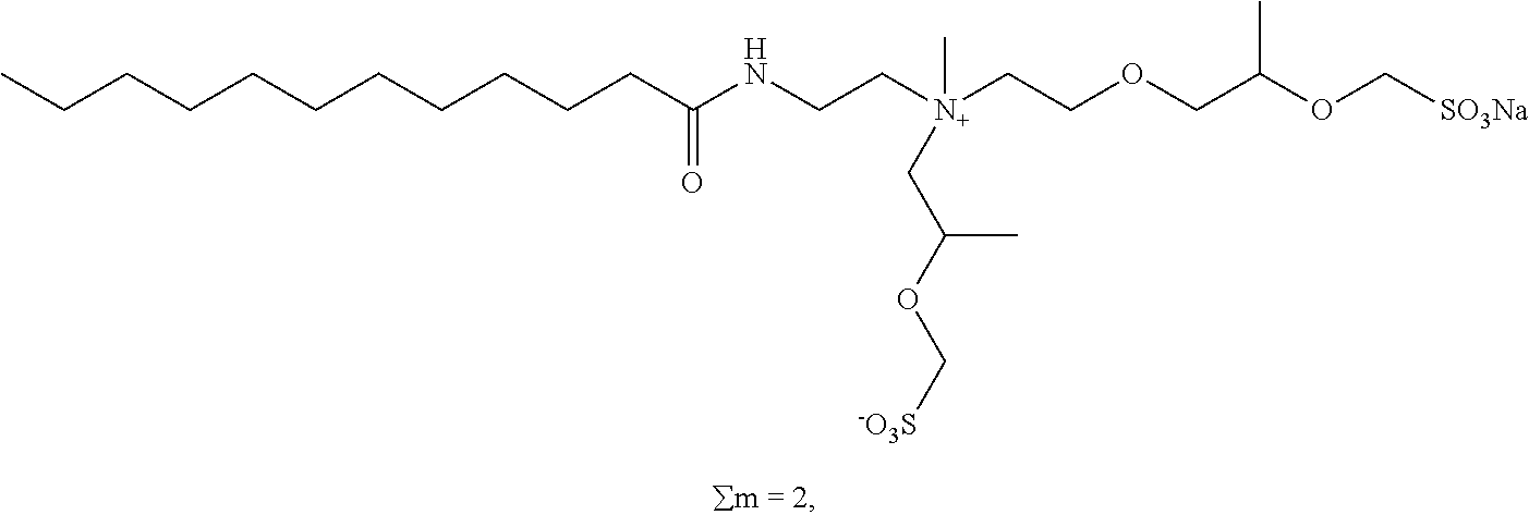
C(CCCCCCCC(NCC[N+](CCOCC(OC[SO3Na])C)(CC(OC[-O3S])C)C)=O)CCC
